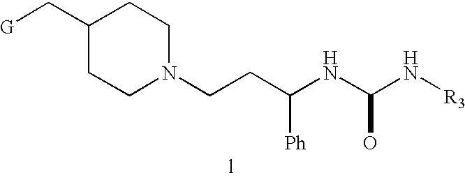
C1(C[G])CCN(CCC(NC(N[R3])O)[Ph])CC1
